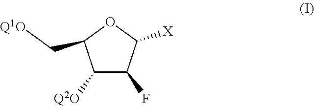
C1([Q2O])C(F)C([X])OC1C[Q1O]
